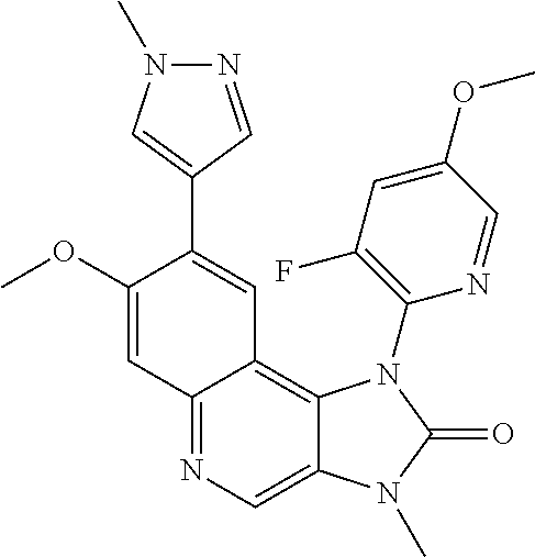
N1=CC(C2=CC3=C4C(=CN=C3C=C2OC)N(C)C(=O)N4C2=C(F)C=C(OC)C=N2)=CN1C
